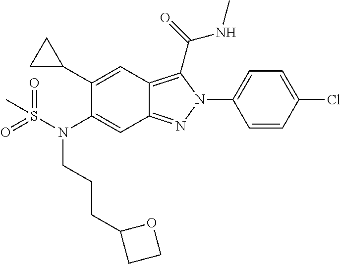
C1(C2CC2)=CC2=C(C(NC)=O)N(C3=CC=C(Cl)C=C3)N=C2C=C1N(S(C)(=O)=O)CCCC1CCO1
